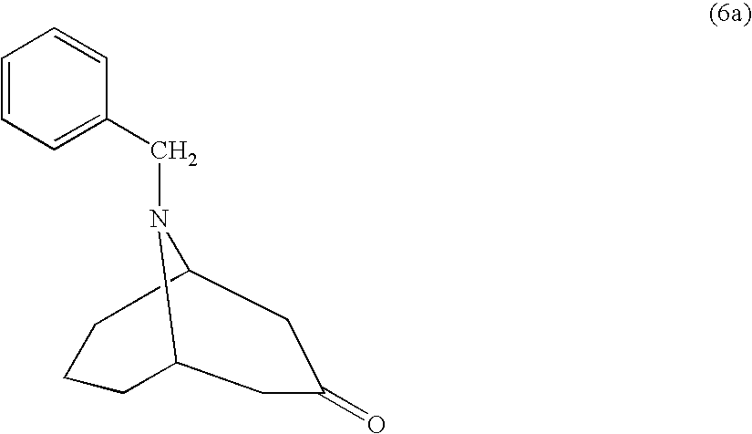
C(C1=CC=CC=C1)N1C2CCCC1CC(=O)C2
